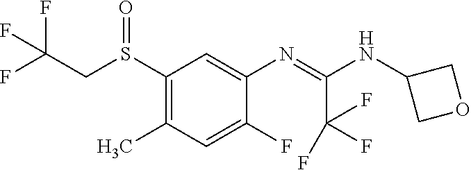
S(C1=C(C)C=C(F)C(N=C(C(F)(F)F)NC2COC2)=C1)(CC(F)(F)F)=O
